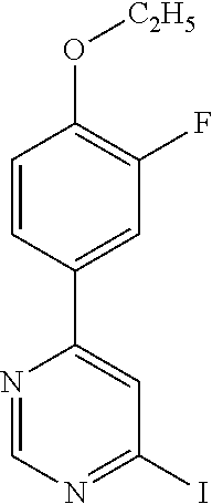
C1(C2=CC(I)=NC=N2)=CC(F)=C(O[C2H5])C=C1
